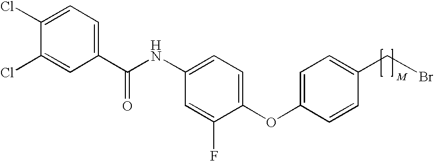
C1=C(NC(C2=CC=C(Cl)C(Cl)=C2)=O)C=C(F)C(OC2=CC=C(CBr)C=C2)=C1
